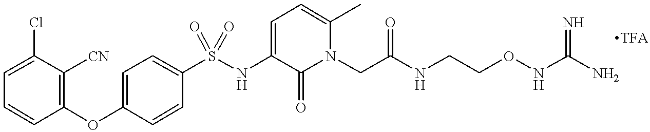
C1=CC(S(NC2=CC=C(C)N(CC(=O)NCCONC(N)=N)C2=O)(=O)=O)=CC=C1OC1=C([CN])C(Cl)=CC=C1
